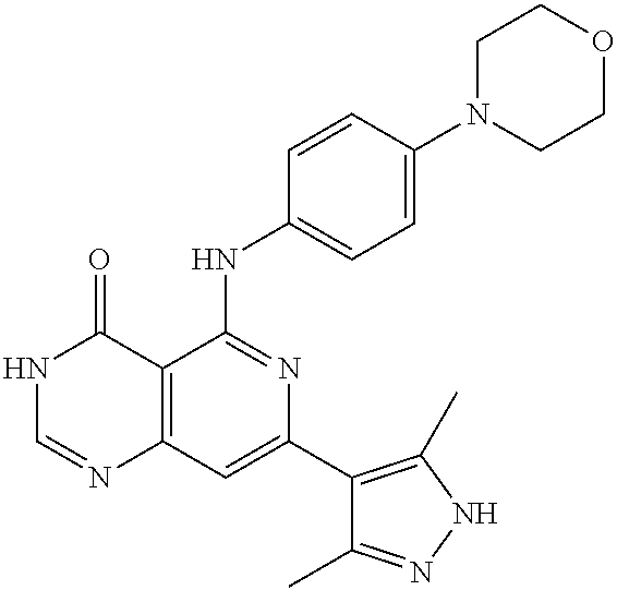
C12=C(C=C(C3=C(C)NN=C3C)N=C1NC1=CC=C(N3CCOCC3)C=C1)N=CNC2=O
